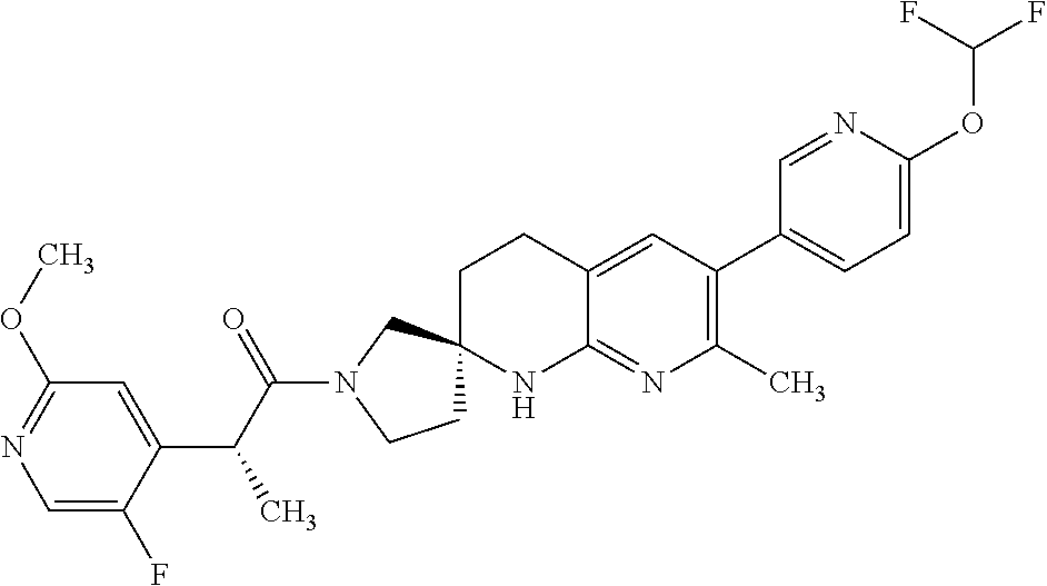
C1=C(F)C(C(C(N2CCC3(C2)CCC2=CC(C4=CC=C(OC(F)F)N=C4)=C(C)N=C2N3)=O)C)=CC(OC)=N1
